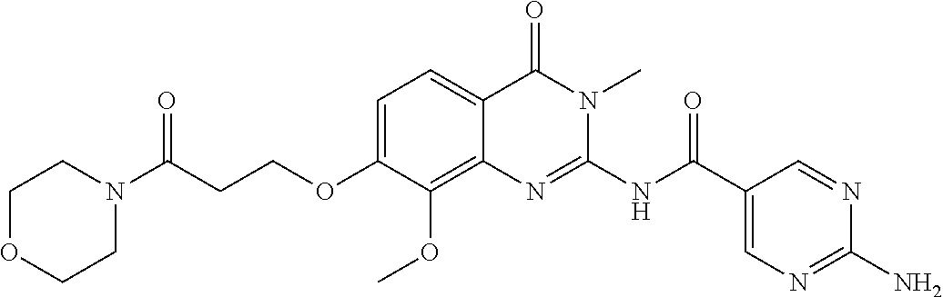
C1=C(OCCC(N2CCOCC2)=O)C(OC)=C2C(=C1)C(=O)N(C)C(NC(C1=CN=C(N)N=C1)=O)=N2
